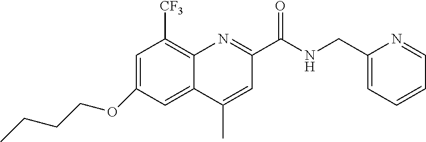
C1=C(OCCCC)C=C2C(=C1[CF3])N=C(C(NCC1=CC=CC=N1)=O)C=C2C
